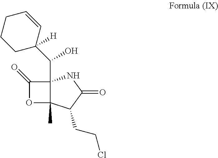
C1=CCCCC1(C(C12C(C)(C(CCCl)C(=O)N1)OC2=O)O)[H]
